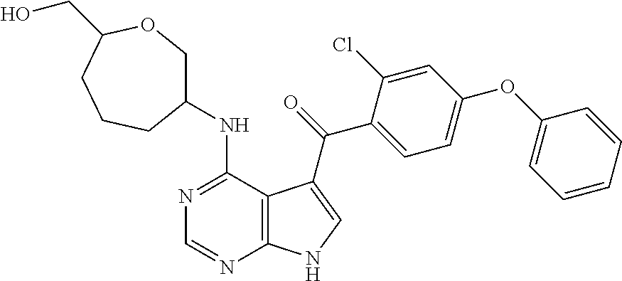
C1(NC2=NC=NC3=C2C(C(=O)C2=CC=C(OC4=CC=CC=C4)C=C2Cl)=CN3)COC(CO)CCC1
